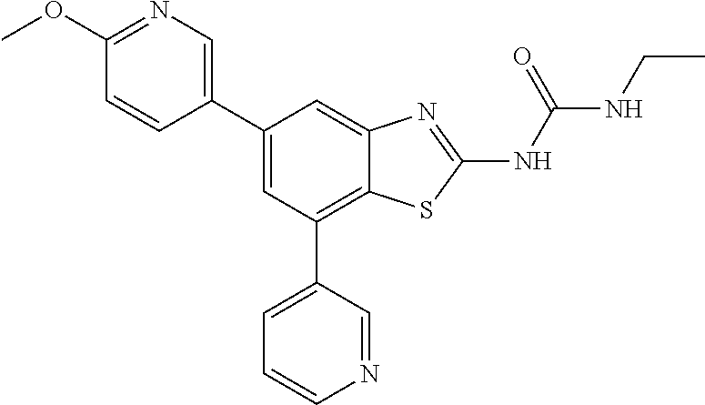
C1(C2=CN=C(OC)C=C2)=CC(C2=CC=CN=C2)=C2C(=C1)N=C(NC(NCC)=O)S2
